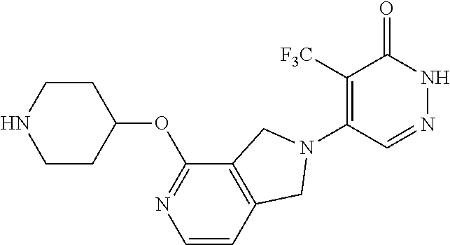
C1([F3C])=C(N2CC3=C(C(OC4CCNCC4)=NC=C3)C2)C=NNC1=O
